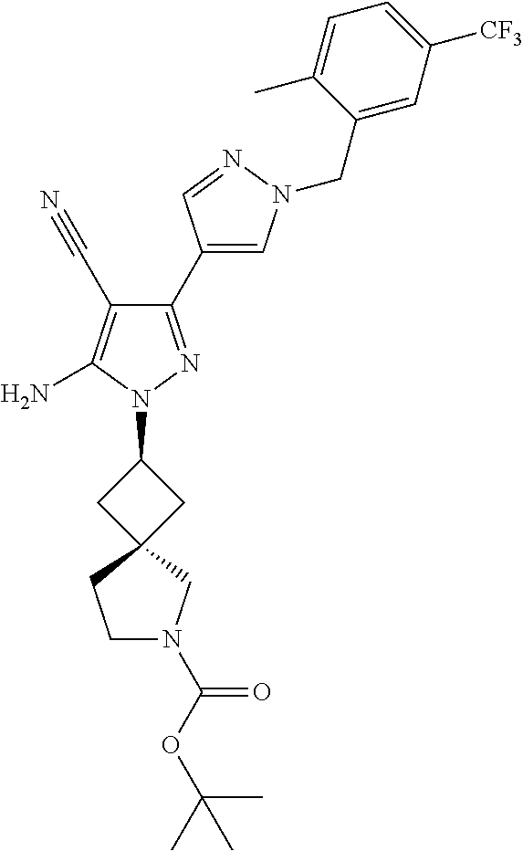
C1(C2=CN(CC3=CC([CF3])=CC=C3C)N=C2)=NN(C2CC3(C2)CN(C(OC(C)(C)C)=O)CC3)C(N)=C1C#N
